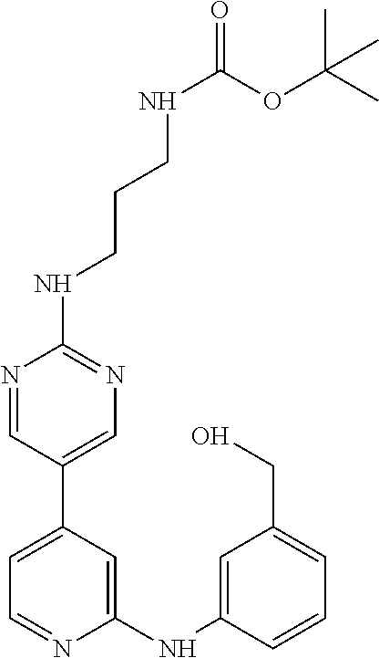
C1(NC2=CC(CO)=CC=C2)=CC(C2=CN=C(NCCCNC(=O)OC(C)(C)C)N=C2)=CC=N1
